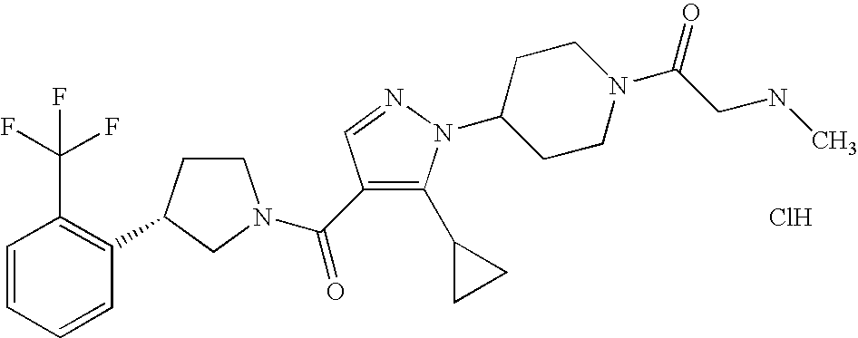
C1CC(C2=C(C(F)(F)F)C=CC=C2)CN1C(=O)C1=C(C2CC2)N(C2CCN(C(=O)CNC)CC2)N=C1.Cl
